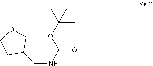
N(CC1COCC1)C(=O)OC(C)(C)C
